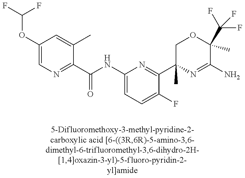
O(C1=CN=C(C(NC2=CC=C(F)C(C3(C)N=C(N)C(C)(C(F)(F)F)OC3)=N2)=O)C(C)=C1)C(F)F
